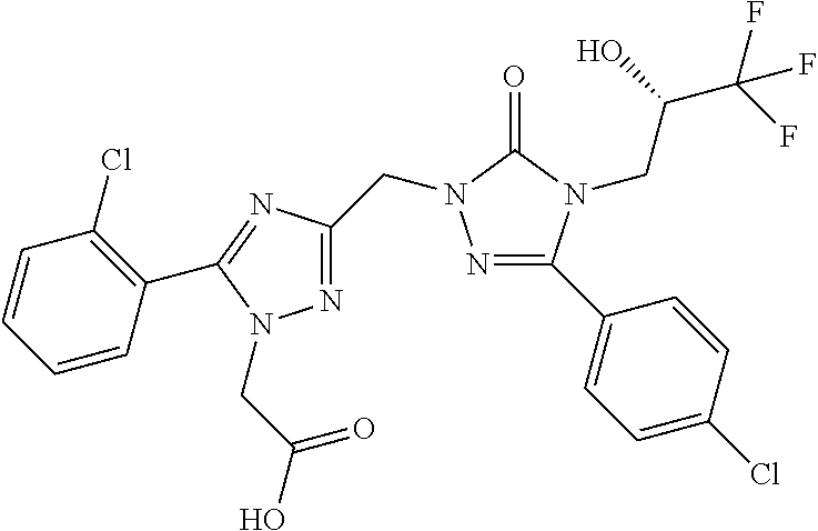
N1=C(C2=CC=C(Cl)C=C2)N(CC(C(F)(F)F)O)C(=O)N1CC1=NN(CC(=O)O)C(C2=C(Cl)C=CC=C2)=N1
